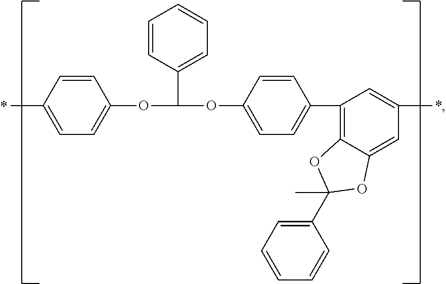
CC1=CC=C(OC(OC2=CC=C(C3=C4C(=CC(C)=C3)OC(C)(C3=CC=CC=C3)O4)C=C2)C2=CC=CC=C2)C=C1
